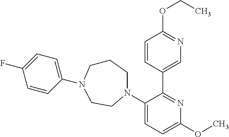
C1(C2=CN=C(OCC)C=C2)=NC(OC)=CC=C1N1CCN(C2=CC=C(F)C=C2)CCC1
